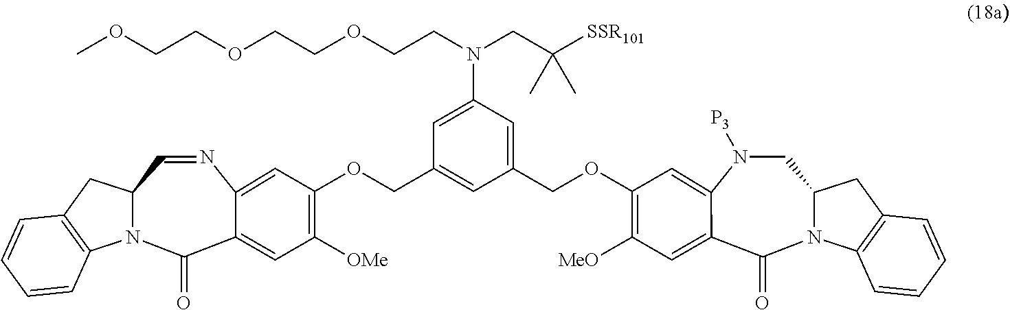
N1([P3])CC2N(C(=O)C3=CC([MeO])=C(OCC4=CC(N(CC([SSR101])(C)C)CCOCCOCCOC)=CC(COC5=C([OMe])C=C6C(=O)N7C(C=NC6=C5)CC5=C7C=CC=C5)=C4)C=C13)C1=C(C2)C=CC=C1
